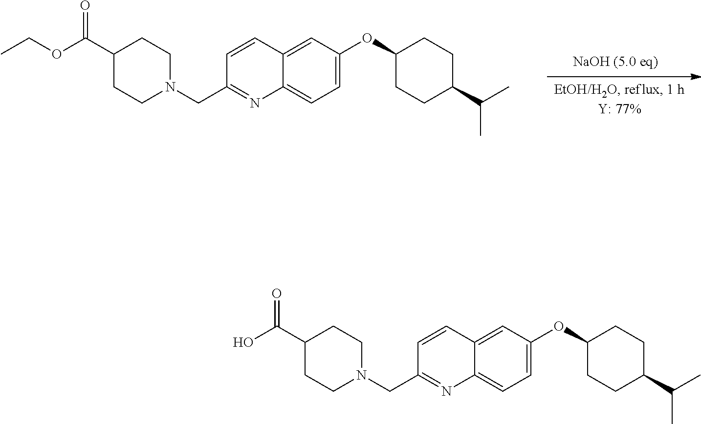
C1=C(OC2CCC(C(C)C)CC2)C=C2C(=C1)N=C(CN1CCC(C(O)=O)CC1)C=C2.C1=C(OC2CCC(C(C)C)CC2)C=C2C(=C1)N=C(CN1CCC(C(OCC)=O)CC1)C=C2
